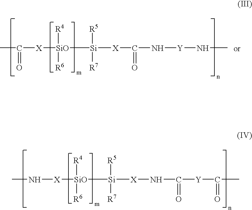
CC([X][SiO]([R4])([R6])[Si]([X]C(N[Y]NC)=O)([R5])[R7])=O.CN[X][SiO]([Si]([X]NC([Y]C(C)=O)=O)([R5])[R7])([R4])[R6]
